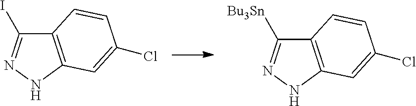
C12=C(NN=C1I)C=C(Cl)C=C2.C12=C(NN=C1[Bu3Sn])C=C(Cl)C=C2
